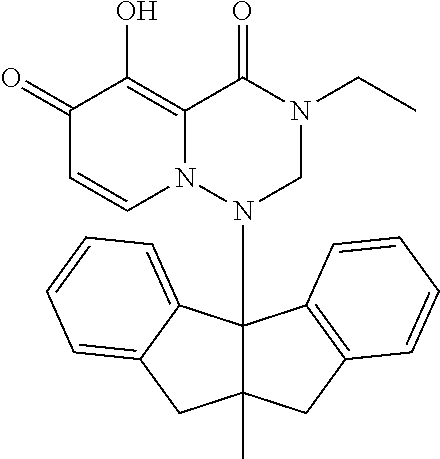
C1(=O)C=CN2C(=C1O)C(=O)N(CC)CN2C12C(C)(CC3=C1C=CC=C3)CC1=CC=CC=C21
